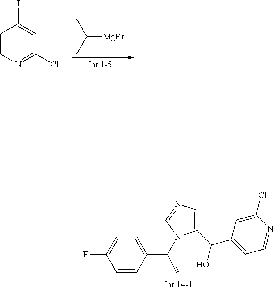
[Int 1-5].C([MgBr])(C)C.C1=CN=C(Cl)C=C1I.C1=C(C(C)N2C(C(C3=CC=NC(Cl)=C3)O)=CN=C2)C=CC(F)=C1
